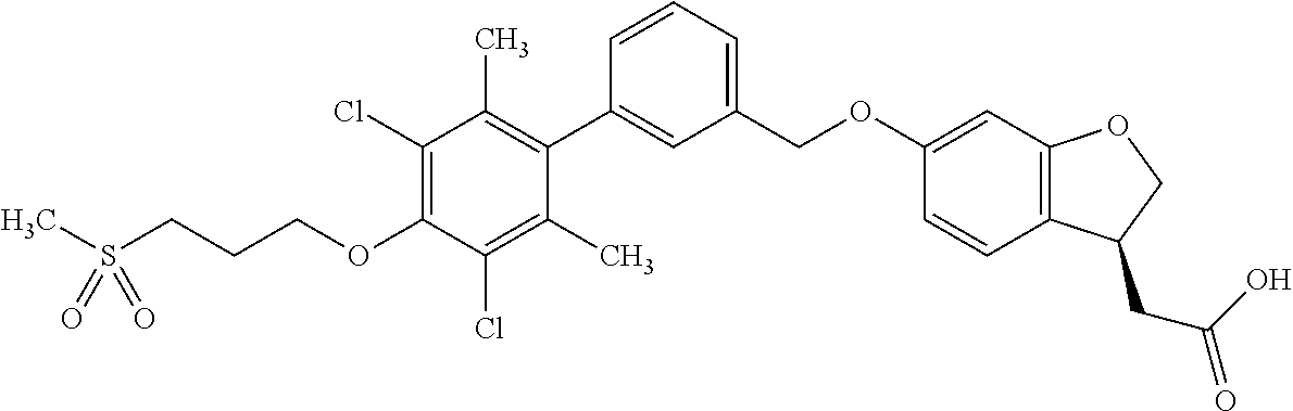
CS(CCCOC1=C(Cl)C(C)=C(C2=CC(COC3=CC4=C(C=C3)C(CC(O)=O)CO4)=CC=C2)C(C)=C1Cl)(=O)=O
